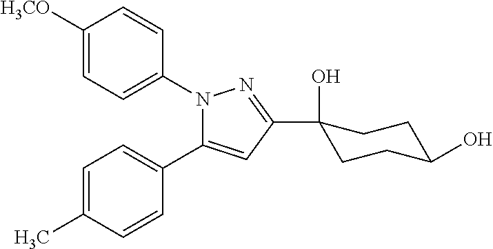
C1=C(C)C=CC(C2=CC(C3(O)CCC(O)CC3)=NN2C2=CC=C([H3CO])C=C2)=C1
